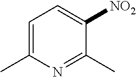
C1(C)=CC=C([NO2])C(C)=N1
